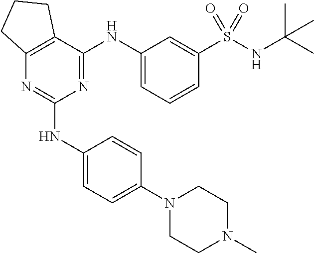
C1(NC2=CC=C(N3CCN(C)CC3)C=C2)=NC2=C(C(NC3=CC=CC(S(NC(C)(C)C)(=O)=O)=C3)=N1)CCC2
